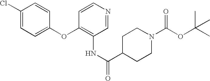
C1(Cl)=CC=C(OC2=C(NC(C3CCN(C(OC(C)(C)C)=O)CC3)=O)C=NC=C2)C=C1
